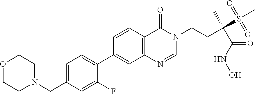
C1=C(CN2CCOCC2)C=C(F)C(C2=CC3=C(C=C2)C(=O)N(CCC(C(=O)NO)(S(=O)(C)=O)C)C=N3)=C1
